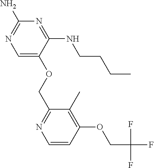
C1=C(OCC2=NC=CC(OCC(F)(F)F)=C2C)C(NCCCC)=NC(N)=N1
